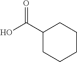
OC(C1CCCCC1)=O
